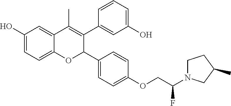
C12=CC=C(O)C=C1C(C)=C(C1=CC(O)=CC=C1)C(C1=CC=C(OCC(N3CCC(C)C3)F)C=C1)O2
